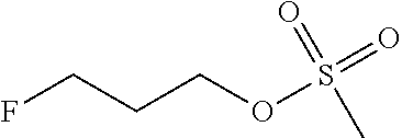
FCCCOS(C)(=O)=O
